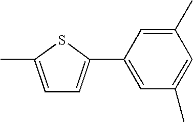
C1(C2=CC=C(C)S2)=CC(C)=CC(C)=C1
